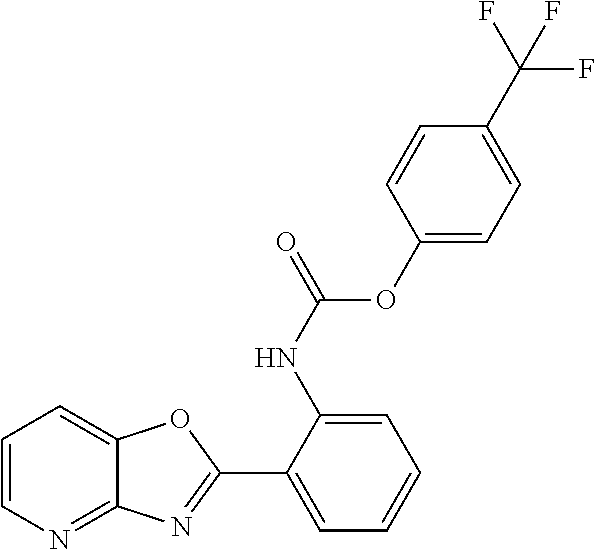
C1=CN=C2C(=C1)OC(C1=CC=CC=C1NC(=O)OC1=CC=C(C(F)(F)F)C=C1)=N2
